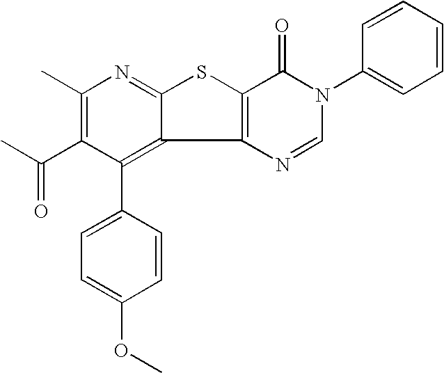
C12=C(N=CN(C3=CC=CC=C3)C1=O)C1=C(C3=CC=C(OC)C=C3)C(C(=O)C)=C(C)N=C1S2
